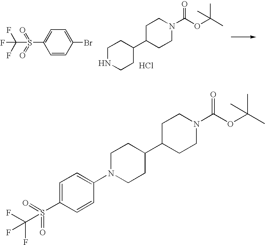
C1NCCC(C2CCN(C(OC(C)(C)C)=O)CC2)C1.Cl.FC(F)(F)S(=O)(=O)C1=CC=C(Br)C=C1.C1=C(S(=O)(=O)C(F)(F)F)C=CC(N2CCC(C3CCN(C(OC(C)(C)C)=O)CC3)CC2)=C1
